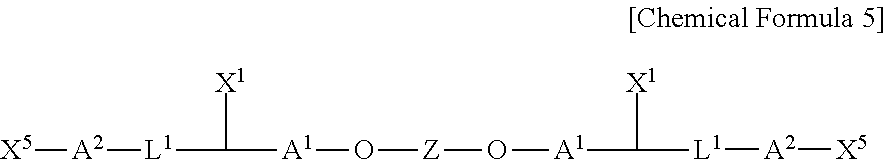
[A2]([X5])[L1]C([X1])[A1]O[Z]O[A1]C([X1])[L1][A2][X5]
